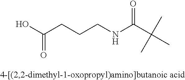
OC(CCCNC(C(C)(C)C)=O)=O
